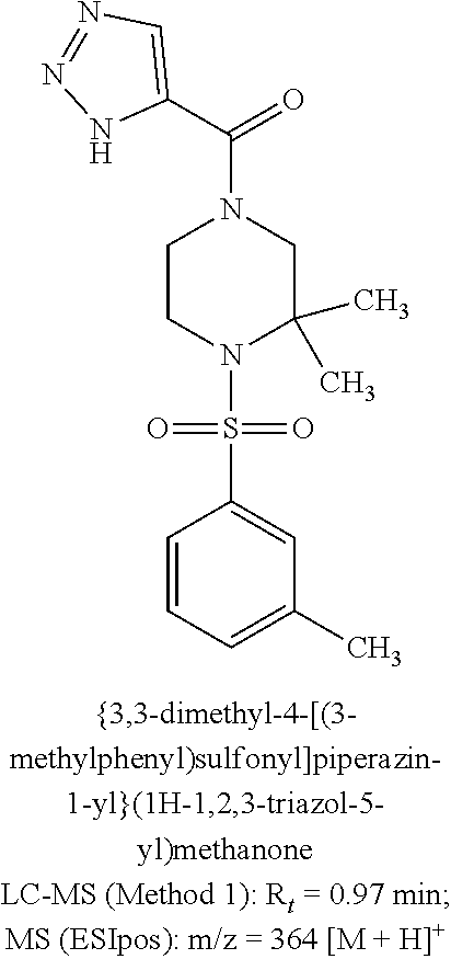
C1CN(S(=O)(=O)C2=CC(C)=CC=C2)C(C)(C)CN1C(C1=CN=NN1)=O
